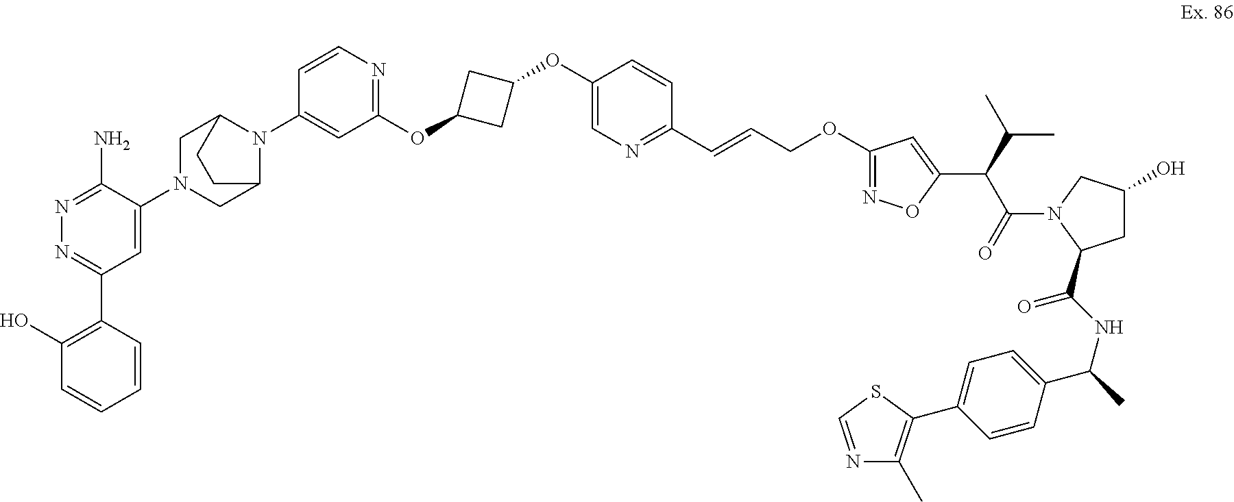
N1=C(N)C(N2CC3N(C4=CC(OC5CC(OC6=CN=C(C=CCOC7=NOC(C(C(C)C)C(N8C(C(=O)NC(C9=CC=C(C%10=C(C)N=CS%10)C=C9)C)CC(O)C8)=O)=C7)C=C6)C5)=NC=C4)C(C2)CC3)=CC(C2=C(O)C=CC=C2)=N1
